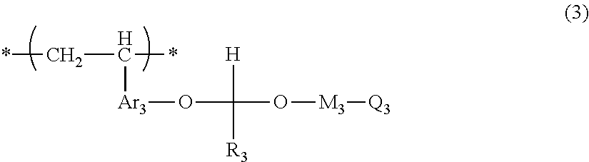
O(C(O[M3][Q3])([H])[R3])[Ar3]C(*)C*
